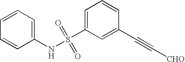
C1=CC=C(NS(C2=CC=CC(C#C[CHO])=C2)(=O)=O)C=C1
